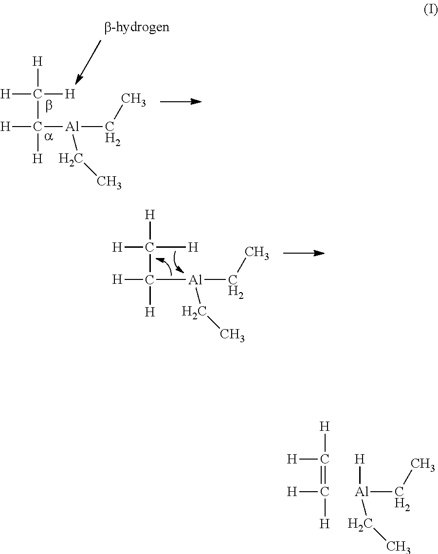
[H]C([H])([H])C([H])([H])[Al](CC)CC.[H]C([H])=C([H])[H].[Al](CC)(CC)[H].[H]C([H])([H])C([H])([H])[Al](CC)CC
